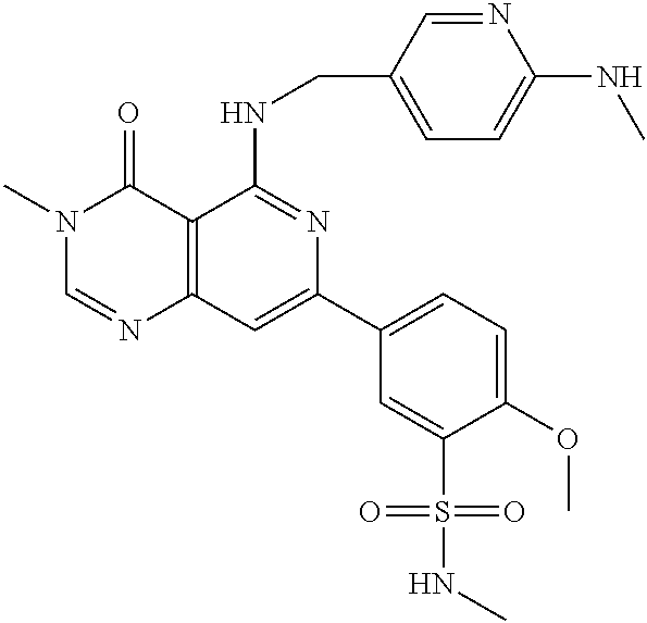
C12=C(C=C(C3=CC=C(OC)C(S(=O)(=O)NC)=C3)N=C1NCC1=CC=C(NC)N=C1)N=CN(C)C2=O
